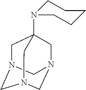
C1N2CN3CN(CC1(N1CCCCC1)C3)C2
